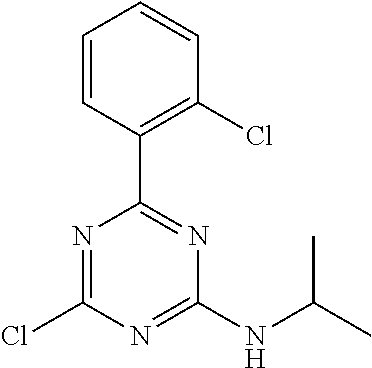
C1(Cl)=NC(C2=C(Cl)C=CC=C2)=NC(NC(C)C)=N1
